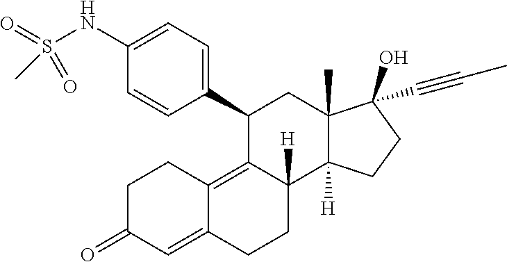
S(NC1=CC=C(C2C3=C4C(=CC(=O)CC4)CCC3([H])C3([H])C(C)(C2)C(O)(C#CC)CC3)C=C1)(C)(=O)=O
